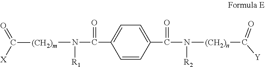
C1=CC(C(N([R2])[(CH2)n]C([Y])=O)=O)=CC=C1C(N([R1])[(CH2)m]C([X])=O)=O
